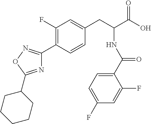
C1(F)=C(C2=NOC(C3CCCCC3)=N2)C=CC(CC(C(O)=O)NC(C2=CC=C(F)C=C2F)=O)=C1
